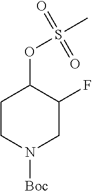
C1CN([Boc])CC(F)C1OS(C)(=O)=O
